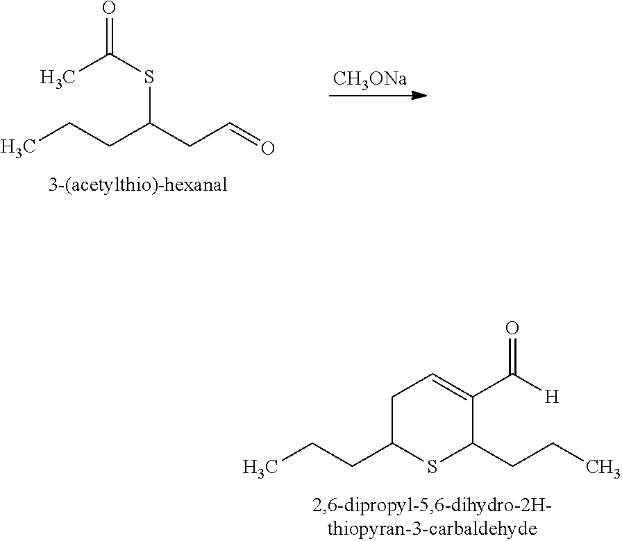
CCCC(CC=O)SC(=O)C.[CH3ONa].CCCC1SC(CCC)C(C([H])=O)=CC1
